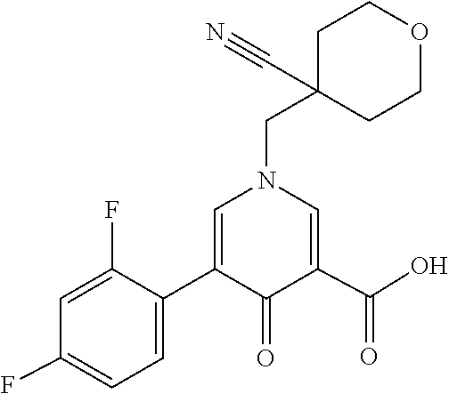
C1(C2=CN(CC3(C#N)CCOCC3)C=C(C(O)=O)C2=O)=CC=C(F)C=C1F
